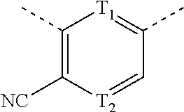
C1(C)=C([NC])[T2]=CC(C)=[T1]1
